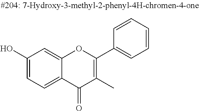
C1(O)=CC=C2C(=C1)OC(C1=CC=CC=C1)=C(C)C2=O
